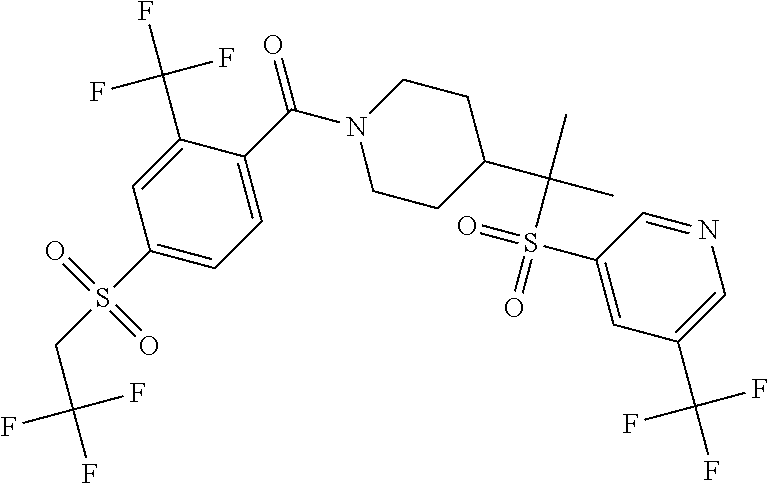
C1(C(F)(F)F)=CC(S(CC(F)(F)F)(=O)=O)=CC=C1C(N1CCC(C(C)(C)S(=O)(=O)C2=CC(C(F)(F)F)=CN=C2)CC1)=O
